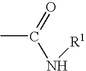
CC(=O)N[R1]
